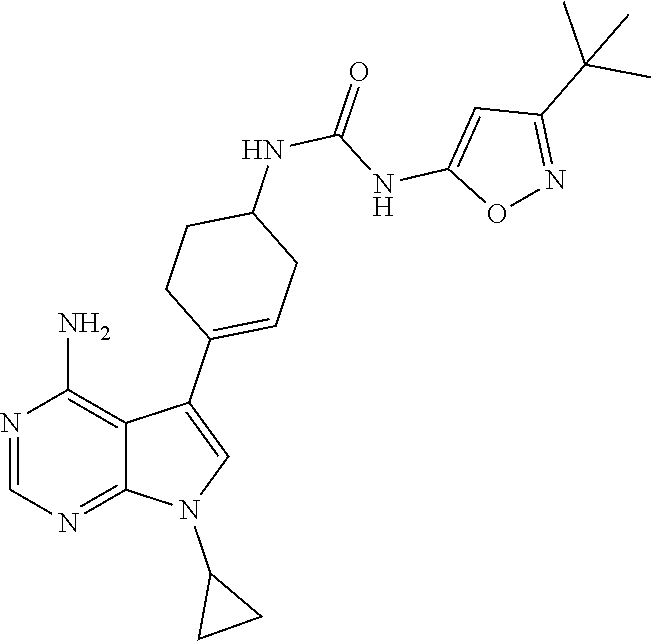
N1=C2C(=C(N)N=C1)C(C1=CCC(NC(NC3=CC(C(C)(C)C)=NO3)=O)CC1)=CN2C1CC1
